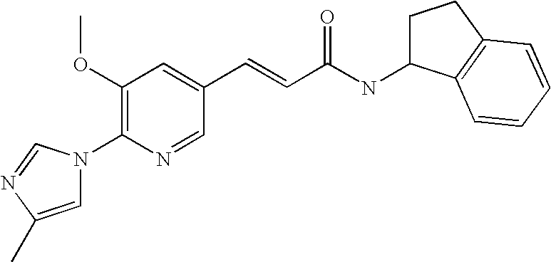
C1(OC)=C(N2C=C(C)N=C2)N=CC(C=CC(NC2CCC3=C2C=CC=C3)=O)=C1
